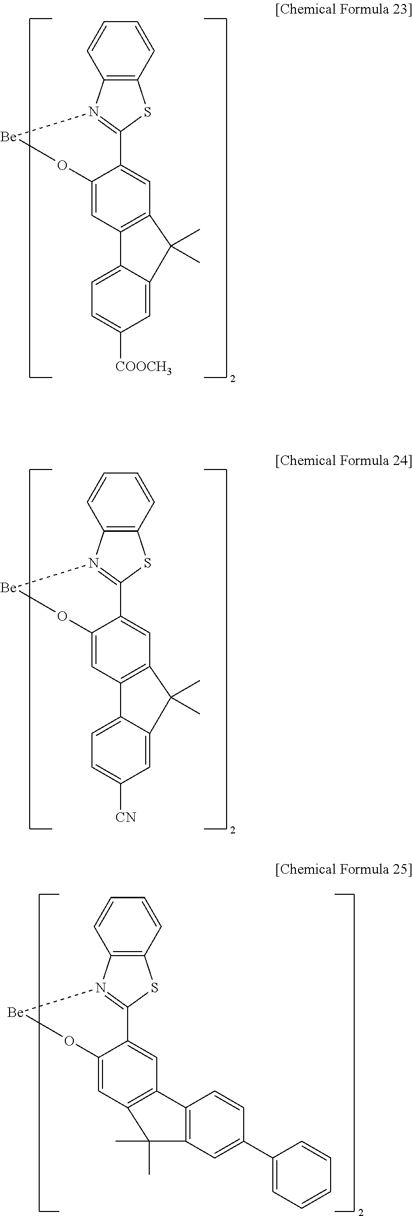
C12=C(C=CC=C1)SC1=N2[Be]OC2=CC3=C(C=C12)C(C)(C)C1=CC([COOCH3])=CC=C31.C12=C(C=CC=C1)SC1=N2[Be]OC2=CC3=C(C=C12)C(C)(C)C1=CC([CN])=CC=C31.C12=C(C=CC=C1)SC1=N2[Be]OC2=CC3=C(C=C12)C1=C(C=C(C2=CC=CC=C2)C=C1)C3(C)C
